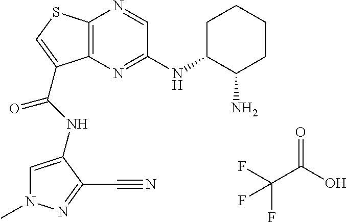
C12=C(N=C(NC3CCCCC3N)C=N1)C(C(=O)NC1=CN(C)N=C1C#N)=CS2.C(C(O)=O)(F)(F)F
